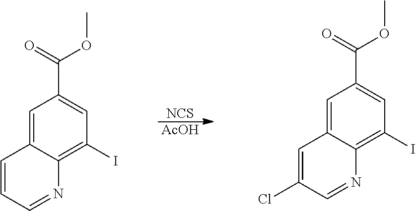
C12=CC(C(OC)=O)=CC(I)=C1N=CC(Cl)=C2.C12=CC(C(OC)=O)=CC(I)=C1N=CC=C2.[NCS].[AcOH]
